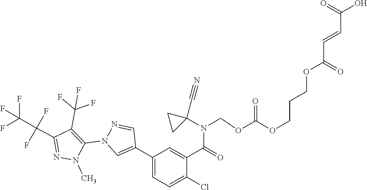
C1(C2=CN(C3=C(C(F)(F)F)C(C(F)(F)C(F)(F)F)=NN3C)N=C2)=CC=C(Cl)C(C(N(COC(OCCCOC(C=CC(O)=O)=O)=O)C2(C#N)CC2)=O)=C1
